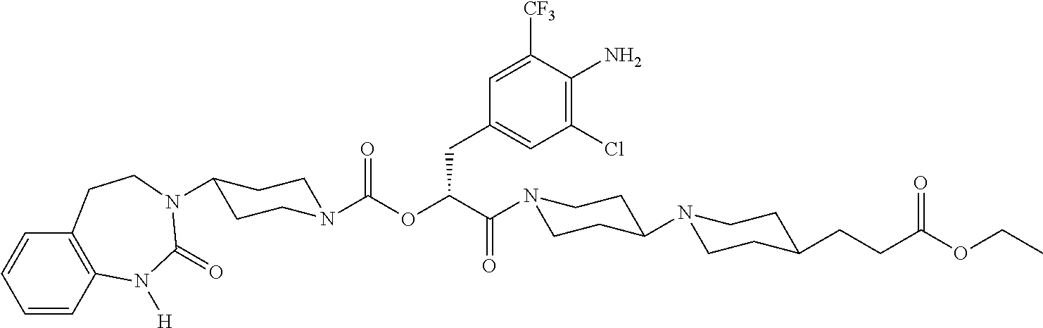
C1=CC2=C(C=C1)CCN(C1CCN(C(OC(C(=O)N3CCC(N4CCC(CCC(OCC)=O)CC4)CC3)CC3=CC(Cl)=C(N)C([CF3])=C3)=O)CC1)C(=O)N2[H]
